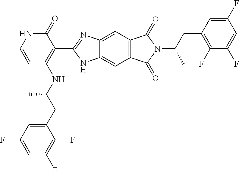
C1(=O)NC=CC(NC(CC2=CC(F)=CC(F)=C2F)C)=C1C1=NC2=CC3=C(C=C2N1)C(=O)N(C(CC1=C(F)C(F)=CC(F)=C1)C)C3=O
